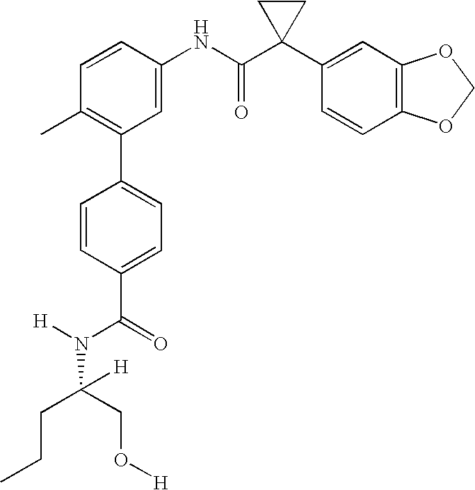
C1(NC(C2(C3=CC4=C(C=C3)OCO4)CC2)=O)=CC(C2=CC=C(C(N(C(CO[H])(CCC)[H])[H])=O)C=C2)=C(C)C=C1
